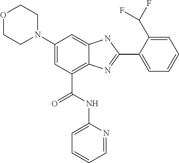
C1(N2CCOCC2)=CC(C(NC2=CC=CC=N2)=O)=C2C(=C1)NC(C1=CC=CC=C1C(F)F)=N2
